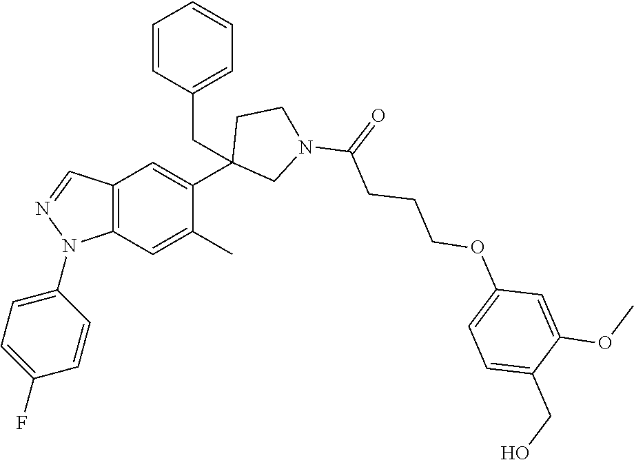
C12=C(C=C(C)C(C3(CC4=CC=CC=C4)CN(C(=O)CCCOC4=CC=C(CO)C(OC)=C4)CC3)=C1)N(C1=CC=C(F)C=C1)N=C2
